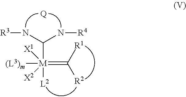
[Q].[R3]NC(N[R4])[M](=C([R1])[R2])([L2])([X1])([(L3)m])[X2]
